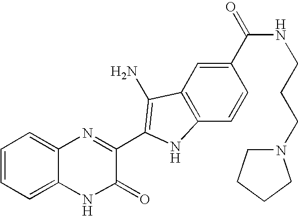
C1=C2C(=CC=C1)N=C(C1=C(N)C3=C(C=CC(C(=O)NCCCN4CCCC4)=C3)N1)C(=O)N2
